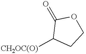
[CH2OC(O)]C1CCOC1=O
